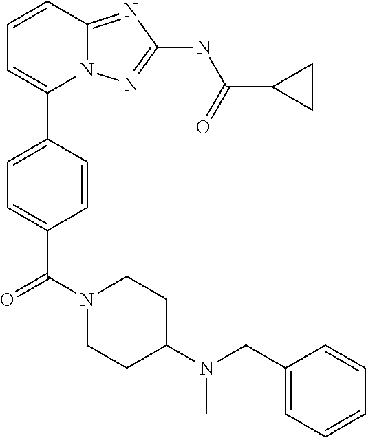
C1=CC2=NC(NC(C3CC3)=O)=NN2C(C2=CC=C(C(N3CCC(N(CC4=CC=CC=C4)C)CC3)=O)C=C2)=C1
